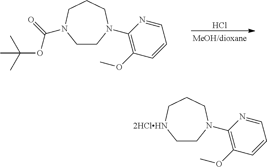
Cl.C1CN(C2=C(OC)C=CC=N2)CCCN1C(=O)OC(C)(C)C.C1CN(C2=C(OC)C=CC=N2)CCC[2HClHN]1
